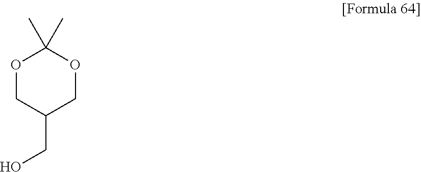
O1CC(CO)COC1(C)C
